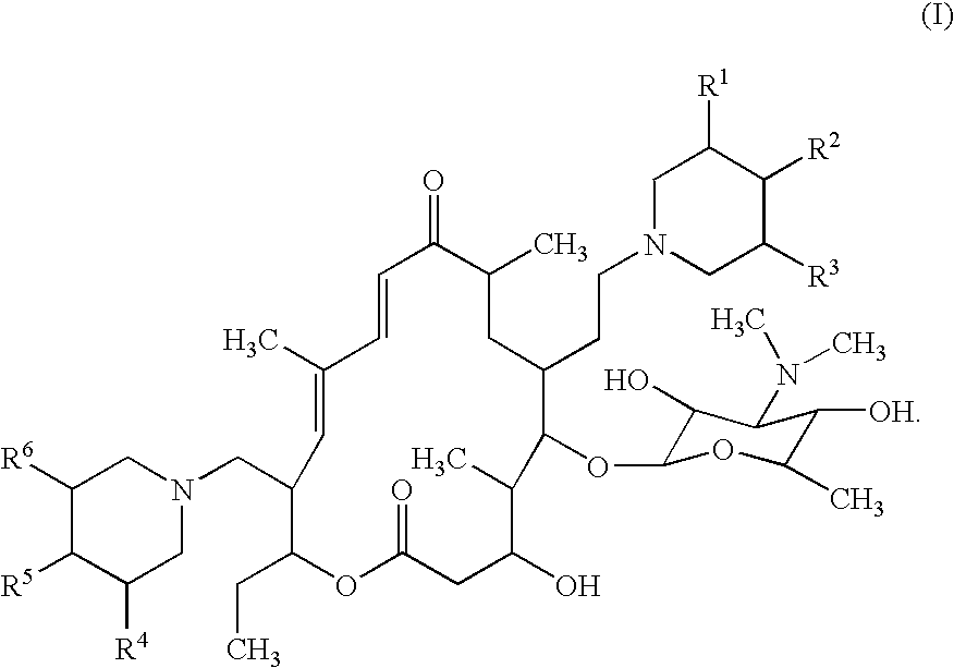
C1(C)=CC(CN2CC([R6])C([R5])C([R4])C2)C(CC)OC(=O)CC(O)C(C)C(OC2C(O)C(N(C)C)C([OH])C(C)O2)C(CCN2CC([R3])C([R2])C([R1])C2)CC(C)C(=O)C=C1
